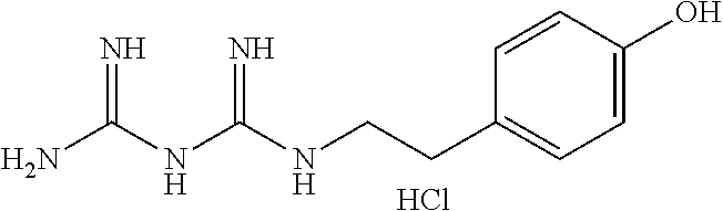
Cl.C(C1=CC=C(O)C=C1)CNC(NC(N)=N)=N
